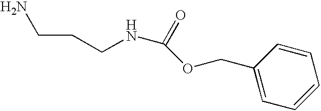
C1=CC(COC(NCCCN)=O)=CC=C1
